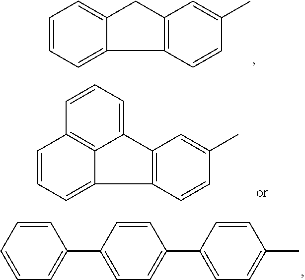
C1=CC=C2C(=C1)CC1=C2C=CC(C)=C1.C1(C2=CC=C(C3=CC=C(C)C=C3)C=C2)=CC=CC=C1.C1=CC=C2C3=C1C=CC=C3C1=C2C=CC(C)=C1
